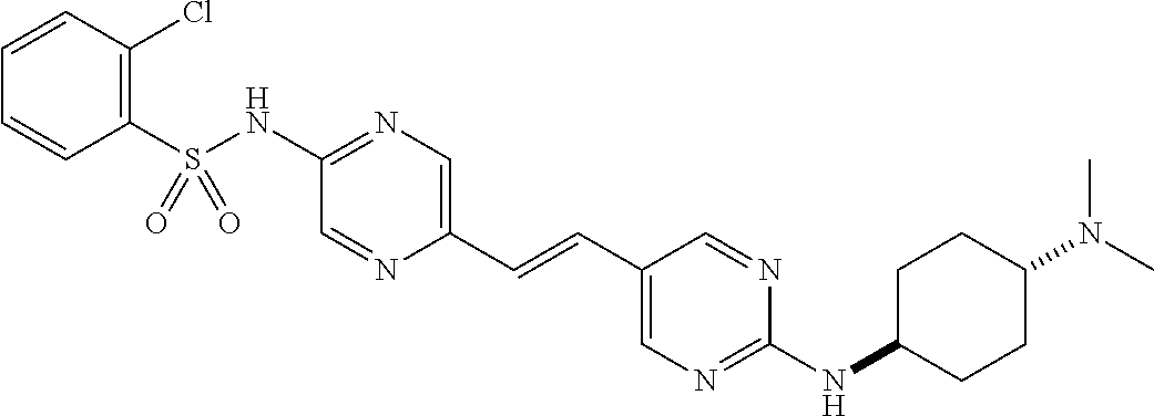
C1(S(NC2=NC=C(C=CC3=CN=C(NC4CCC(N(C)C)CC4)N=C3)N=C2)(=O)=O)=C(Cl)C=CC=C1
